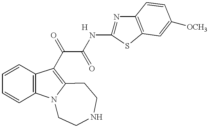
C1=CC2=C(C=C1)C(C(C(NC1=NC3=C(S1)C=C([OCH3])C=C3)=O)=O)=C1N2CCNCC1
